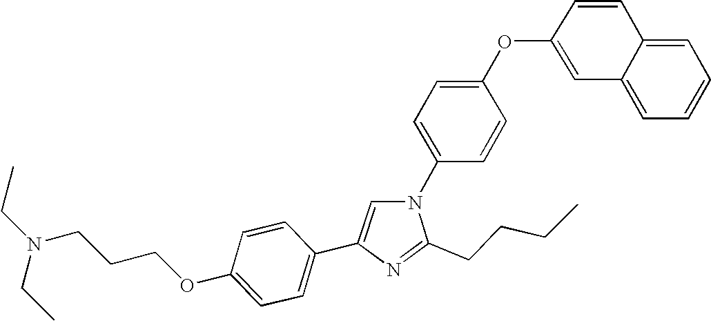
N1(C2=CC=C(OC3=CC4=CC=CC=C4C=C3)C=C2)C=C(C2=CC=C(OCCCN(CC)CC)C=C2)N=C1CCCC
